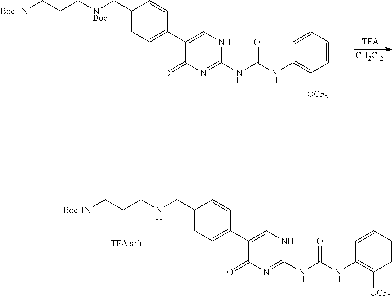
C1(C[NBoc]CCC[BocHN])=CC=C(C2=CNC(NC(NC3=C([OCF3])C=CC=C3)=O)=NC2=O)C=C1.[CH2Cl2].C1(CNCCC[BocHN])=CC=C(C2=CNC(NC(NC3=C([OCF3])C=CC=C3)=O)=NC2=O)C=C1
